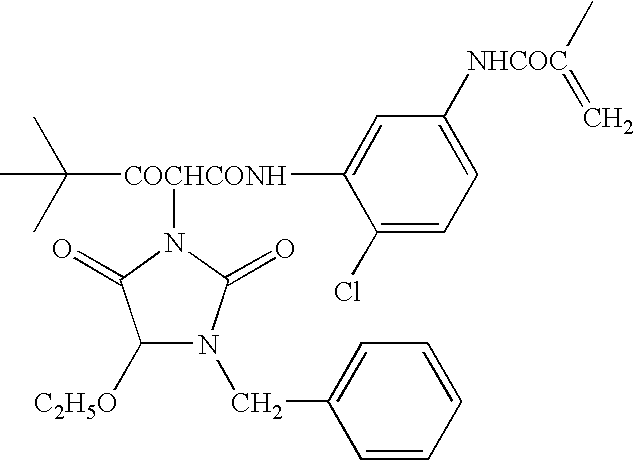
CC(C)(C)[COCHCONH](C1=CC([NHCOC](C)=C)=CC=C1Cl)N1C(=O)C([C2H5O])N(CC2=CC=CC=C2)C1=O
